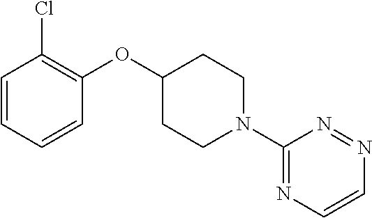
C1=CC=CC(OC2CCN(C3=NC=CN=N3)CC2)=C1Cl
